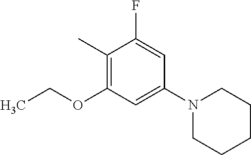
C1(C)=C(OCC)C=C(N2CCCCC2)C=C1F
